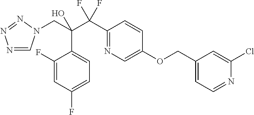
N1=CN(CC(C(C2=NC=C(OCC3=CC=NC(Cl)=C3)C=C2)(F)F)(O)C2=CC=C(F)C=C2F)N=N1
